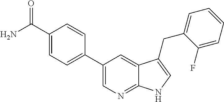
C12=NC=C(C3=CC=C(C(N)=O)C=C3)C=C1C(CC1=CC=CC=C1F)=CN2
